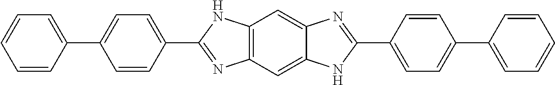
C1=CC(C2=CC=C(C3=NC4=C(N3)C=C3C(=C4)NC(C4=CC=C(C5=CC=CC=C5)C=C4)=N3)C=C2)=CC=C1
